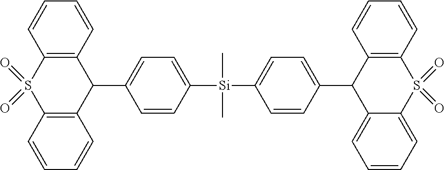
C1=CC([Si](C)(C)C2=CC=C(C3C4=CC=CC=C4S(=O)(=O)C4=C3C=CC=C4)C=C2)=CC=C1C1C2=C(S(=O)(=O)C3=C1C=CC=C3)C=CC=C2
